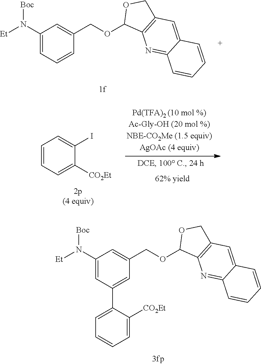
C1=CC=C([CO2Et])C(I)=C1.C1(N([Et])[Boc])=CC(C2=CC=CC=C2[CO2Et])=CC(COC2C3=C(CO2)C=C2C(=N3)C=CC=C2)=C1.C1(N([Et])[Boc])=CC=CC(COC2C3=C(CO2)C=C2C(=N3)C=CC=C2)=C1
